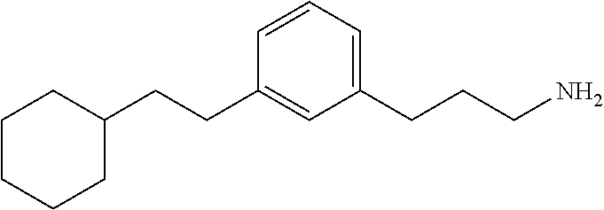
C1=CC=C(CCCN)C=C1CCC1CCCCC1
